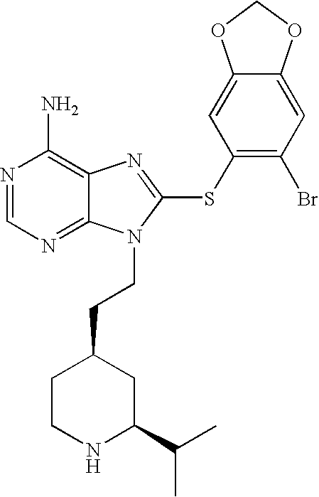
N1=CN=C2C(=C1N)N=C(SC1=C(Br)C=C3C(=C1)OCO3)N2CCC1CC(C(C)C)NCC1
